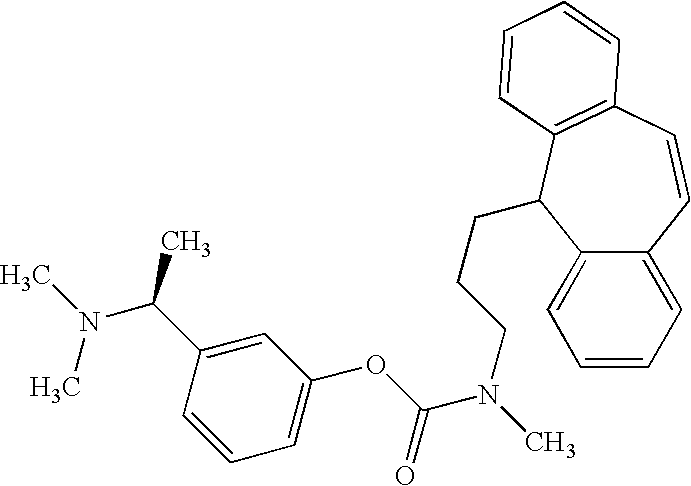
C1=C(C(N(C)C)C)C=CC=C1OC(N(C)CCCC1C2=CC=CC=C2C=CC2=C1C=CC=C2)=O
